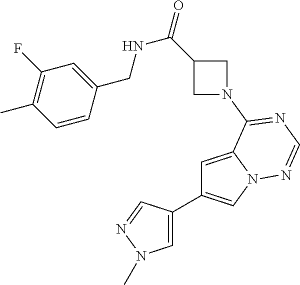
C1=C2N(C=C1C1=CN(C)N=C1)N=CN=C2N1CC(C(=O)NCC2=CC(F)=C(C)C=C2)C1
